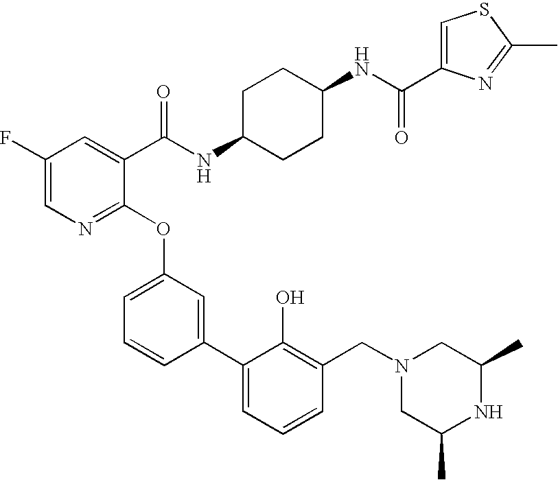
C1(F)=CN=C(OC2=CC=CC(C3=CC=CC(CN4CC(C)NC(C)C4)=C3O)=C2)C(C(NC2CCC(NC(=O)C3=CSC(C)=N3)CC2)=O)=C1
